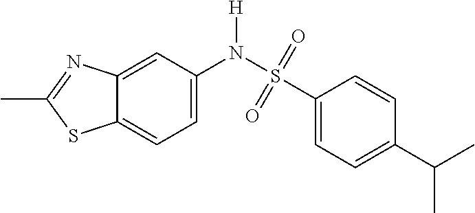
C12=CC(N(S(=O)(=O)C3=CC=C(C(C)C)C=C3)[H])=CC=C1SC(C)=N2
